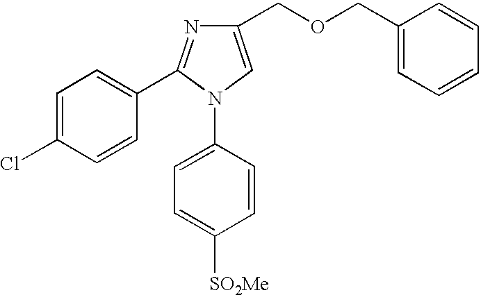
C1=C(Cl)C=CC(C2=NC(COCC3=CC=CC=C3)=CN2C2=CC=C([SO2Me])C=C2)=C1
